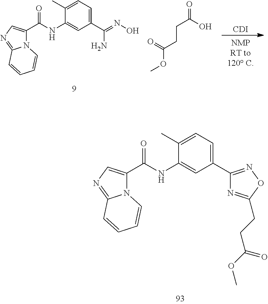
N12C(C(NC3=CC(C(=NO)N)=CC=C3C)=O)=CN=C1C=CC=C2.COC(CCC(=O)O)=O.[CDI].N12C(C(NC3=CC(C4=NOC(CCC(OC)=O)=N4)=CC=C3C)=O)=CN=C1C=CC=C2
